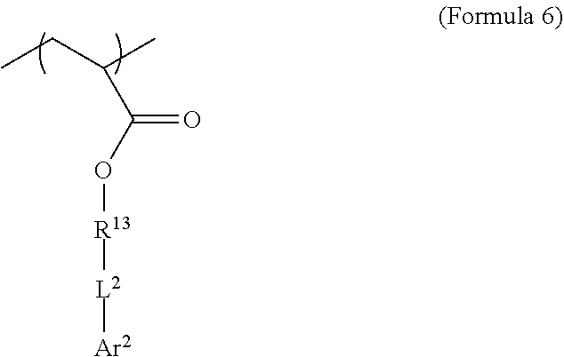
CCC(C)C(O[R13][L2][Ar2])=O
